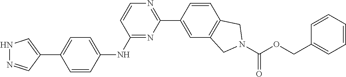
N1N=CC(C2=CC=C(NC3=NC(C4=CC5=C(C=C4)CN(C(=O)OCC4=CC=CC=C4)C5)=NC=C3)C=C2)=C1
